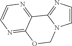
C1=CN=C2N1COC1=NC=CN=C21
